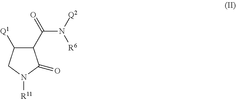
C1(C(=O)N([Q2])[R6])C([Q1])CN([R11])C1=O
